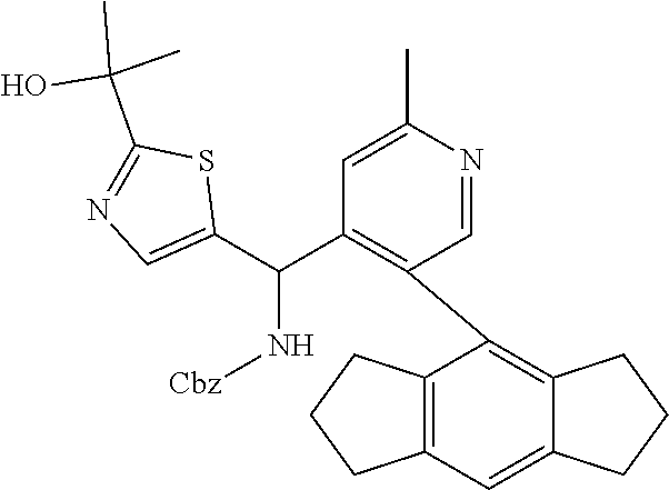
C1=C(C)N=CC(C2=C3CCCC3=CC3=C2CCC3)=C1C(N[Cbz])C1=CN=C(C(O)(C)C)S1
